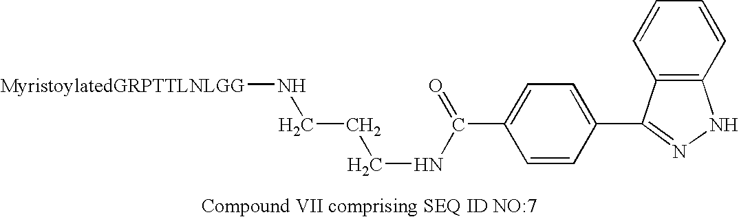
C12=C(C=CC=C1)NN=C2C1=CC=C(C(NCCCN[MyristoylatedGRPTTLNLGG])=O)C=C1
